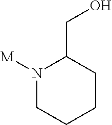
N1([M])CCCCC1CO
